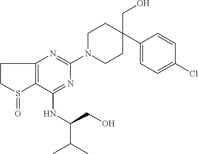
C1(NC(CO)C(C)C)=NC(N2CCC(CO)(C3=CC=C(Cl)C=C3)CC2)=NC2=C1S(=O)CC2
